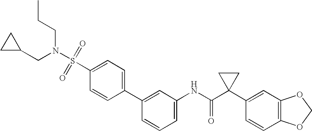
C1(NC(C2(C3=CC4=C(C=C3)OCO4)CC2)=O)=CC=CC(C2=CC=C(S(=O)(=O)N(CC3CC3)CCC)C=C2)=C1
